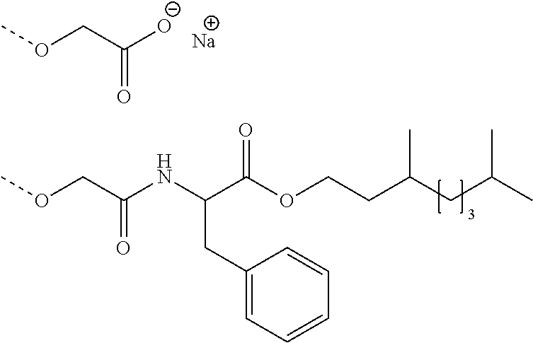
COCC([O-])=O.COCC(NC(C(OCCC(CC(C)C)C)=O)CC1=CC=CC=C1)=O.[Na]
